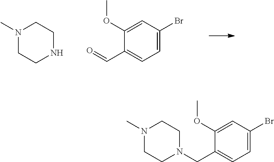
N1(C)CCNCC1.C1(C=O)=CC=C(Br)C=C1OC.N1(C)CCN(CC2=CC=C(Br)C=C2OC)CC1
